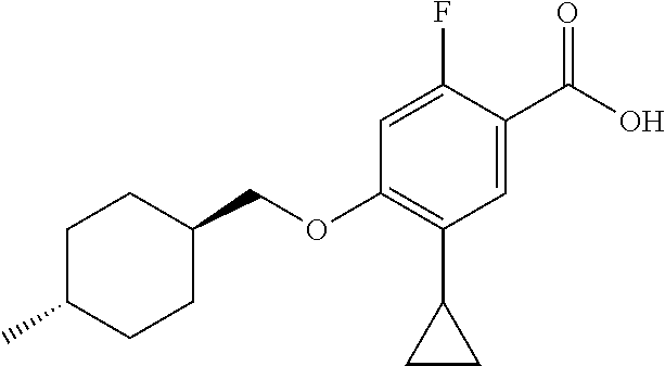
C1=C(F)C(C(O)=O)=CC(C2CC2)=C1OCC1CCC(C)CC1
